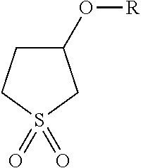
C1(O[R])CCS(=O)(=O)C1
